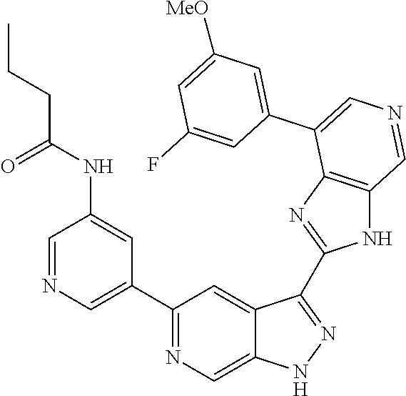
C1(C2=CN=CC(NC(CCC)=O)=C2)=NC=C2C(=C1)C(C1=NC3=C(N1)C=NC=C3C1=CC([MeO])=CC(F)=C1)=NN2
